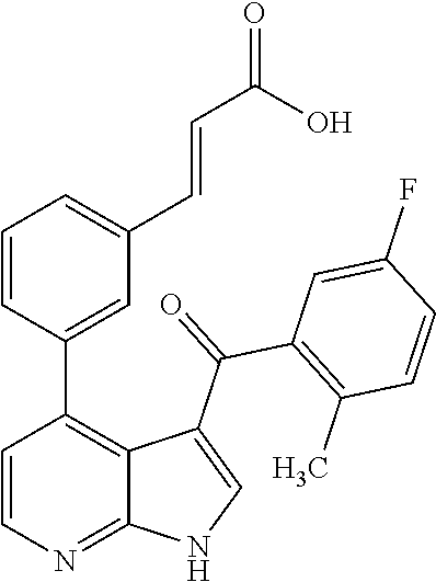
C1=CN=C2C(=C1C1=CC(C=CC(=O)O)=CC=C1)C(C(=O)C1=C(C)C=CC(F)=C1)=CN2
